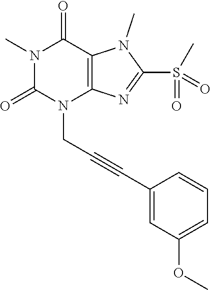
N1(C)C(=O)N(CC#CC2=CC(OC)=CC=C2)C2=C(C1=O)N(C)C(S(=O)(C)=O)=N2
